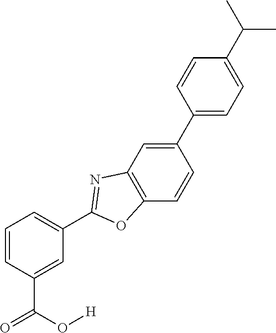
C1=C(C(O[H])=O)C=CC=C1C1=NC2=C(C=CC(C3=CC=C(C(C)C)C=C3)=C2)O1
